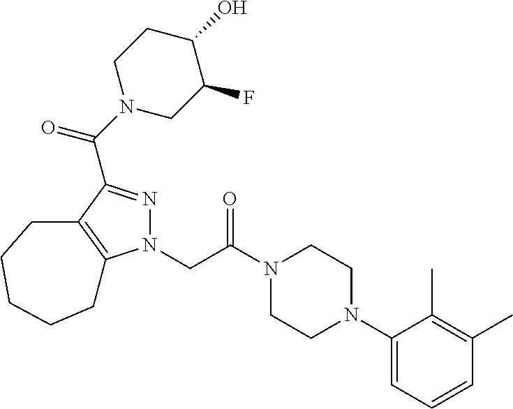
C(C(N1CCN(C2=CC=CC(C)=C2C)CC1)=O)N1N=C(C(N2CC(F)C(O)CC2)=O)C2=C1CCCCC2
